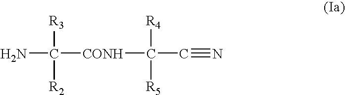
NC([R3])([R2])[CONH]C(C#N)([R4])[R5]
